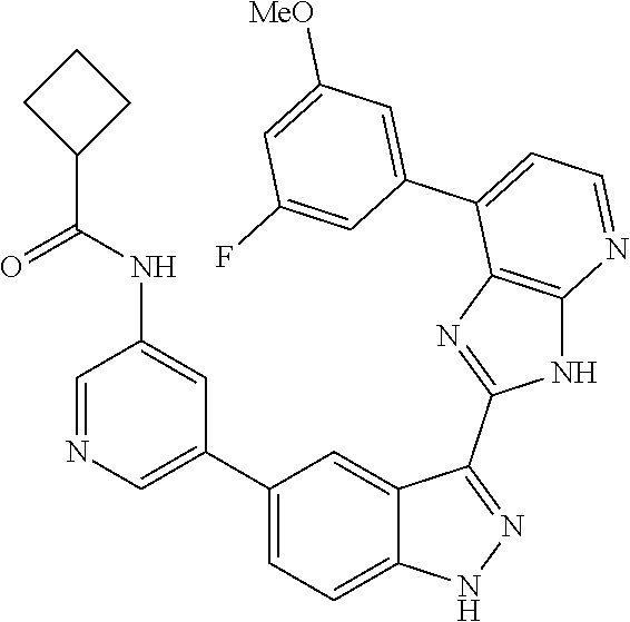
C1=NC=C(C2=CC=C3C(=C2)C(C2=NC4=C(N2)N=CC=C4C2=CC([MeO])=CC(F)=C2)=NN3)C=C1NC(=O)C1CCC1
